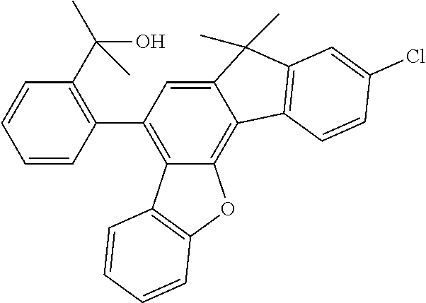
C1=CC(C2=C3C(=C4C(=C2)C(C)(C)C2=C4C=CC(Cl)=C2)OC2=C3C=CC=C2)=C(C(C)(O)C)C=C1
